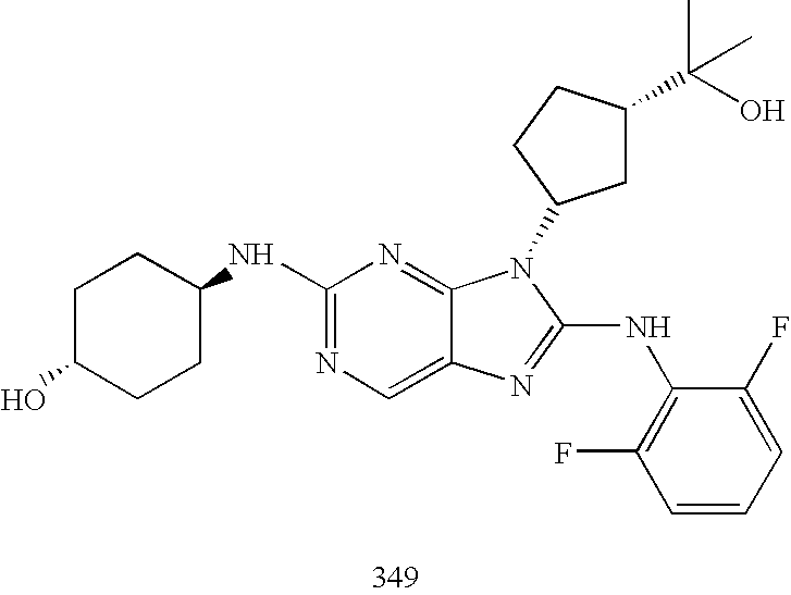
C1(NC2CCC(O)CC2)=NC=C2C(=N1)N(C1CC(C(O)(C)C)CC1)C(NC1=C(F)C=CC=C1F)=N2
